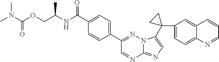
C(C)(COC(=O)N(C)C)NC(C1=CC=C(C2=NN3C(=NC=C3C3(C4=CC=C5C(=C4)C=CC=N5)CC3)N=C2)C=C1)=O
